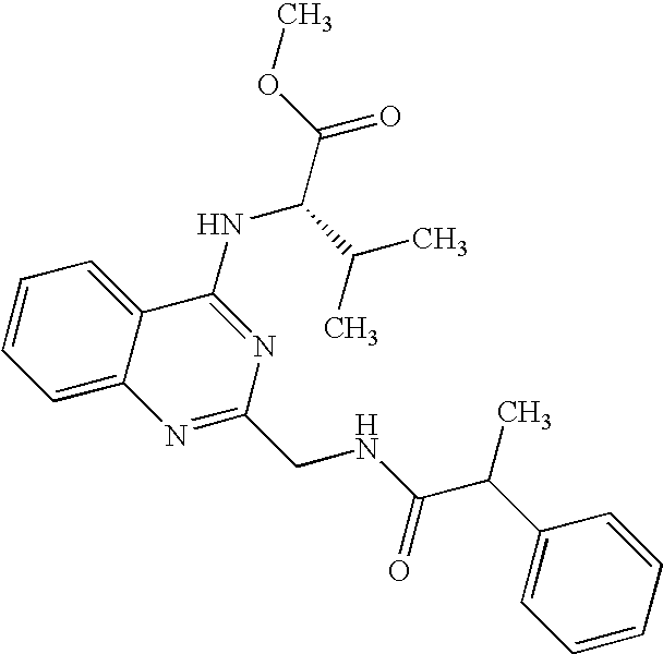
C1=CC=C2C(=C1)C(NC(C(C)C)C(=O)OC)=NC(CNC(=O)C(C1=CC=CC=C1)C)=N2
